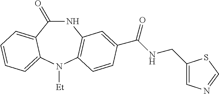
C1(=O)NC2=C(N([Et])C3=CC=CC=C13)C=CC(C(NCC1=CN=CS1)=O)=C2
